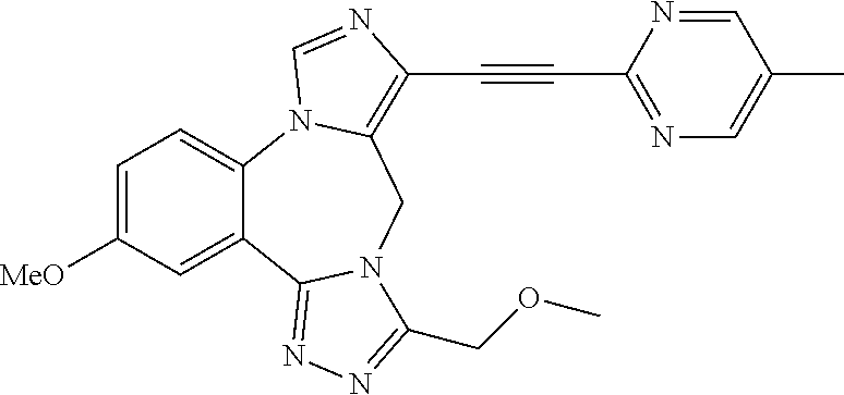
C1=C([MeO])C=C2C(=C1)N1C(=C(C#CC3=NC=C(C)C=N3)N=C1)CN1C2=NN=C1COC
